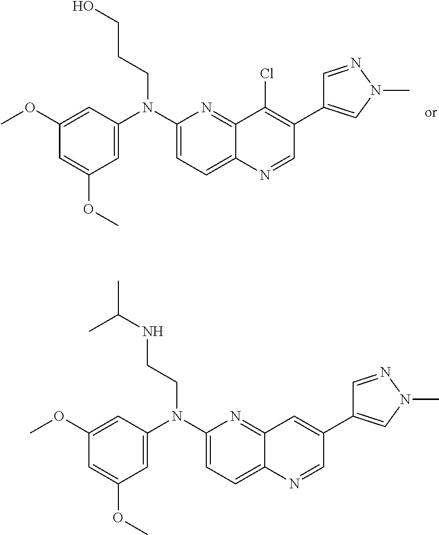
C1(N(CCCO)C2=CC(OC)=CC(OC)=C2)=CC=C2C(=N1)C(Cl)=C(C1=CN(C)N=C1)C=N2.C1(N(CCNC(C)C)C2=CC(OC)=CC(OC)=C2)=CC=C2C(=N1)C=C(C1=CN(C)N=C1)C=N2
